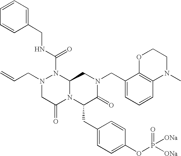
N(C(=O)N1N(CC=C)CC(=O)N2C1CN(CC1=CC=CC3=C1OCCN3C)C(=O)C2CC1=CC=C(OP([ONa])(=O)[ONa])C=C1)CC1=CC=CC=C1
